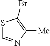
S1C=NC([Me])=C1Br
